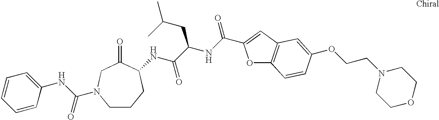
C1=CC(NC(=O)N2CCCC(NC(C(NC(=O)C3=CC4=C(O3)C=CC(OCCN3CCOCC3)=C4)CC(C)C)=O)C(=O)C2)=CC=C1
